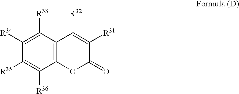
C12=C(C([R33])=C([R34])C([R35])=C1[R36])C([R32])=C([R31])C(=O)O2
